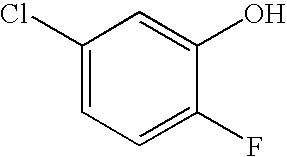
C1(Cl)=CC=C(F)C(O)=C1
